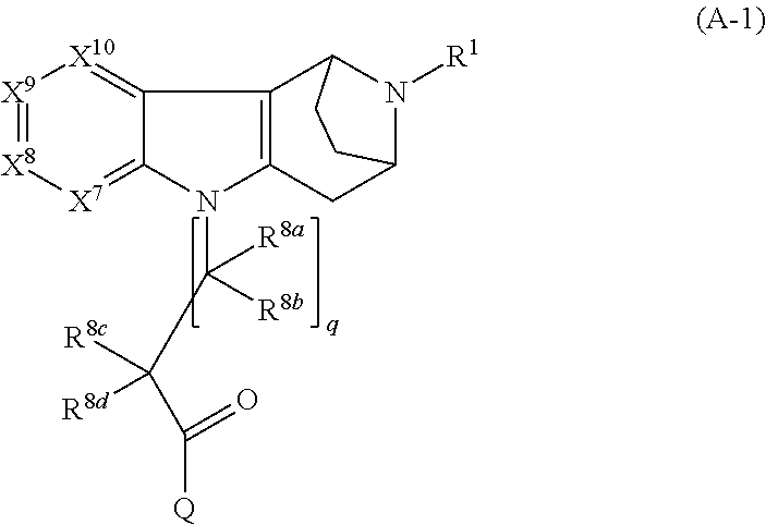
C12=[X10][X9]=[X8][X7]=C1N(C([R8b])([R8a])C(C([Q])=O)([R8c])[R8d])C1=C2C2N([R1])C(C1)CC2
